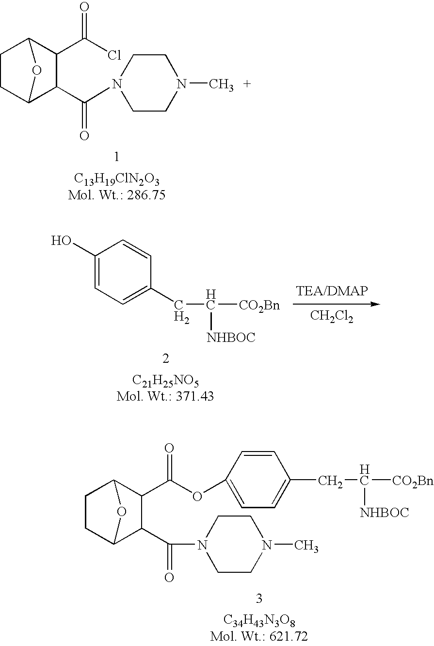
C1CC2C(C(=O)N3CCN(C)CC3)C(C(=O)Cl)C1O2.C1(O)=CC=C(CC([CO2Bn])[NHBOC])C=C1.[CH2Cl2].C1CC2C(C(=O)N3CCN(C)CC3)C(C(OC3=CC=C(CC([CO2Bn])[NHBOC])C=C3)=O)C1O2
